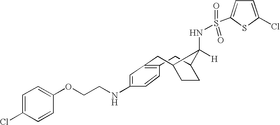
C1C2CCC(CC3=C1C=CC(NCCOC1=CC=C(Cl)C=C1)=C3)C2([H])NS(=O)(=O)C1=CC=C(Cl)S1
